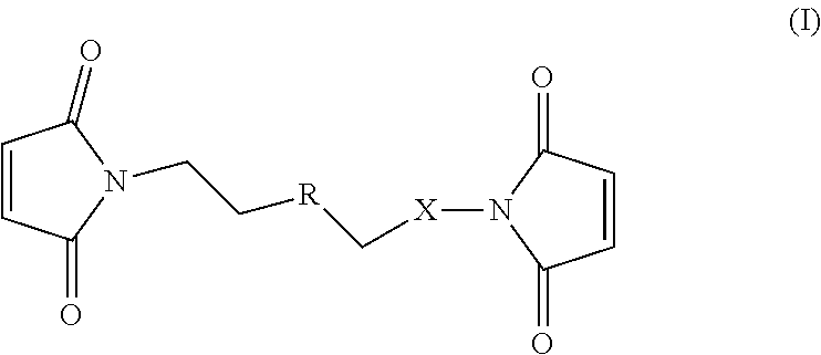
C1=CC(=O)N(CC[R]C[X]N2C(=O)C=CC2=O)C1=O
